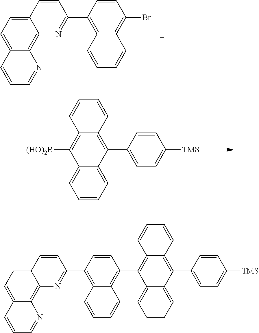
C1=CC=C2C(=C1)C([(HO)2B])=C1C(=C2C2=CC=C([TMS])C=C2)C=CC=C1.C12=CC=C3C(=C1N=C(C1=C4C(=C(Br)C=C1)C=CC=C4)C=C2)N=CC=C3.C12=CC=C3C(=C1N=C(C1=C4C(=C(C5=C6C(=C(C7=CC=C([TMS])C=C7)C7=CC=CC=C75)C=CC=C6)C=C1)C=CC=C4)C=C2)N=CC=C3
